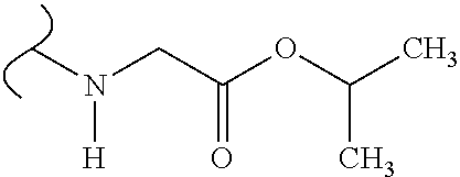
C(C(OC(C)C)=O)N([H])C
